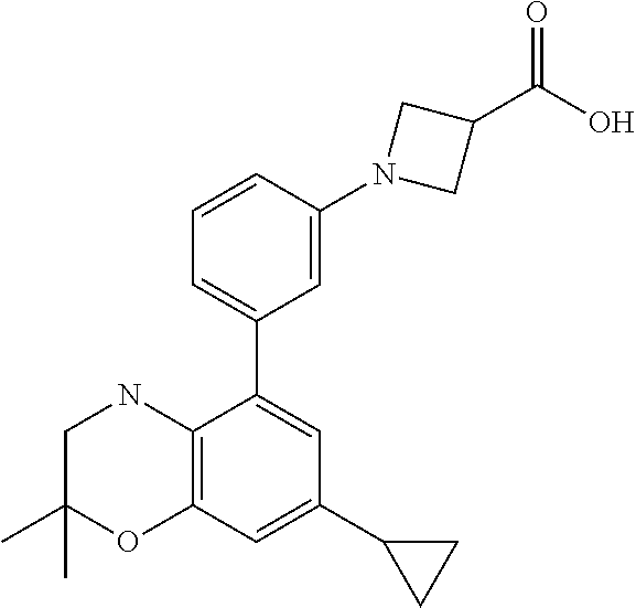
C1=CC(N2CC(C(O)=O)C2)=CC(C2=CC(C3CC3)=CC3=C2NCC(C)(C)O3)=C1
